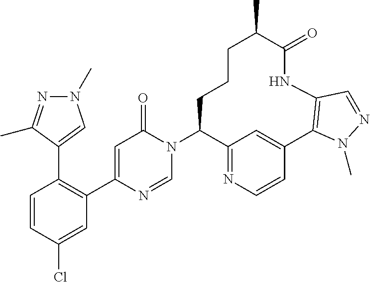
C1=CC(Cl)=CC(C2=CC(=O)N(C3C4=NC=CC(=C4)C4=C(NC(=O)C(C)CCC3)C=NN4C)C=N2)=C1C1=CN(C)N=C1C
